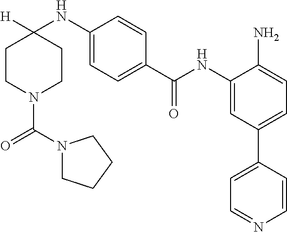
C1CN(C(=O)N2CCCC2)CCC1(NC1=CC=C(C(NC2=CC(C3=CC=NC=C3)=CC=C2N)=O)C=C1)[H]
